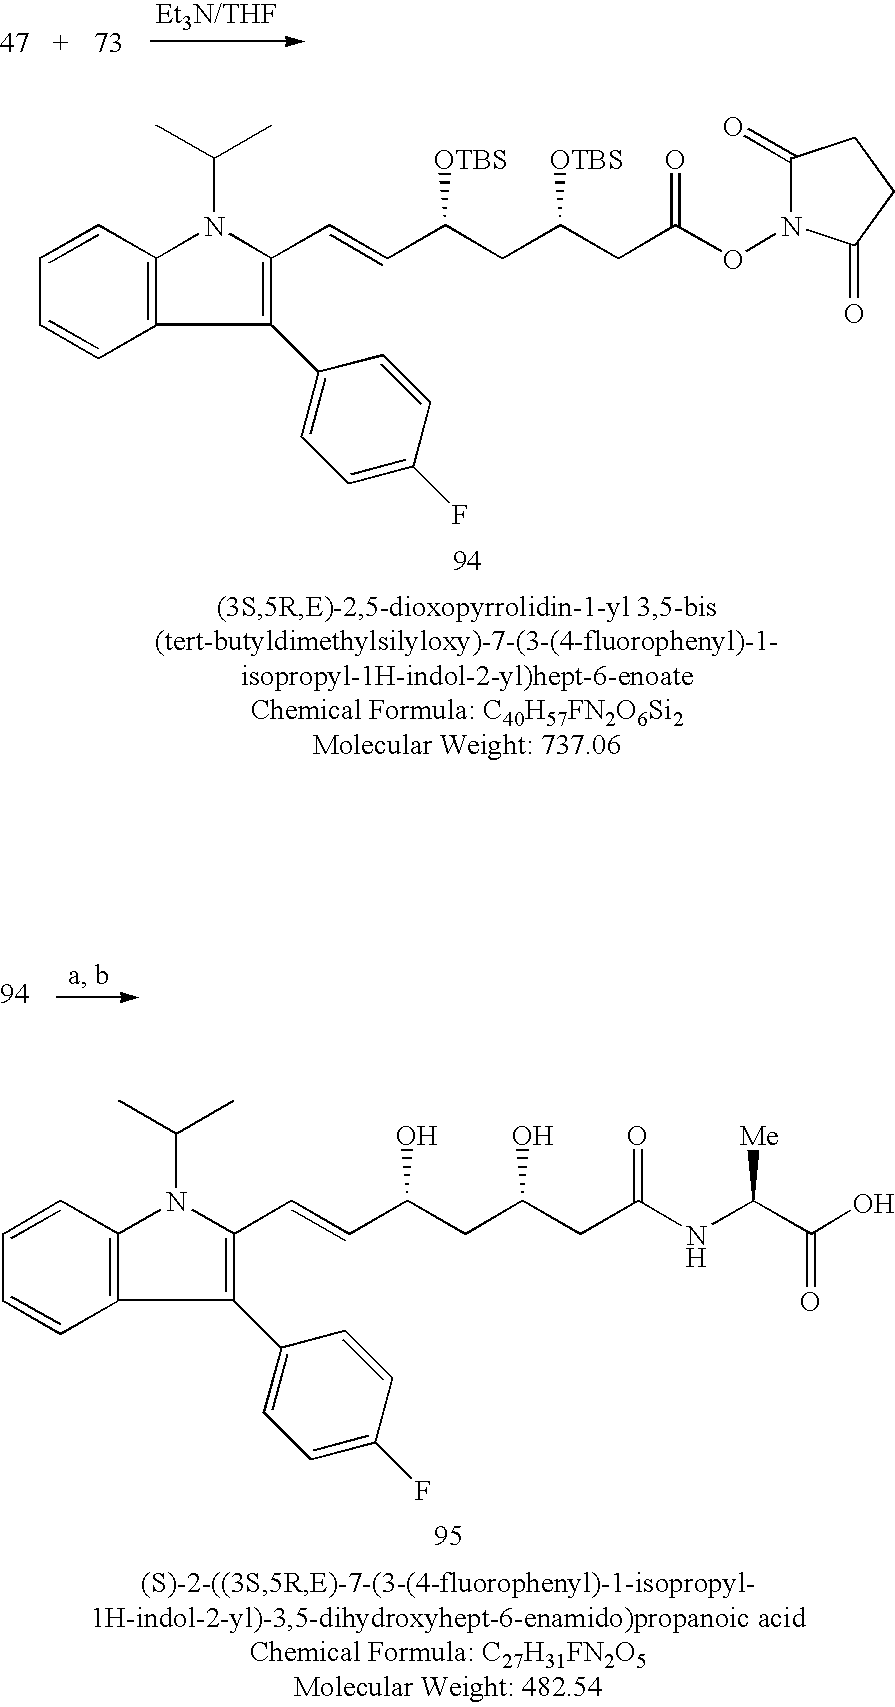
C1=CC=CC2=C1N(C(C)C)C(C=CC(CC(CC(ON1C(=O)CCC1=O)=O)[OTBS])[OTBS])=C2C1=CC=C(F)C=C1.C1=CC=CC2=C1N(C(C)C)C(C=CC(CC(CC(NC(C(O)=O)[Me])=O)O)O)=C2C1=CC=C(F)C=C1
